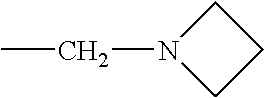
N1(CC)CCC1
